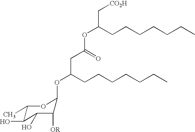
O(C(CC(OC(C[CO2H])CCCCCCC)=O)CCCCCCC)C1C([OR])C(O)C(O)C(C)O1
